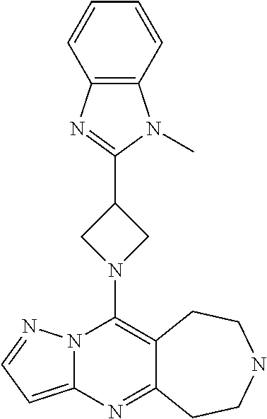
N12C(=CC=N1)N=C1C(=C2N2CC(C3=NC4=C(N3C)C=CC=C4)C2)CCNCC1
